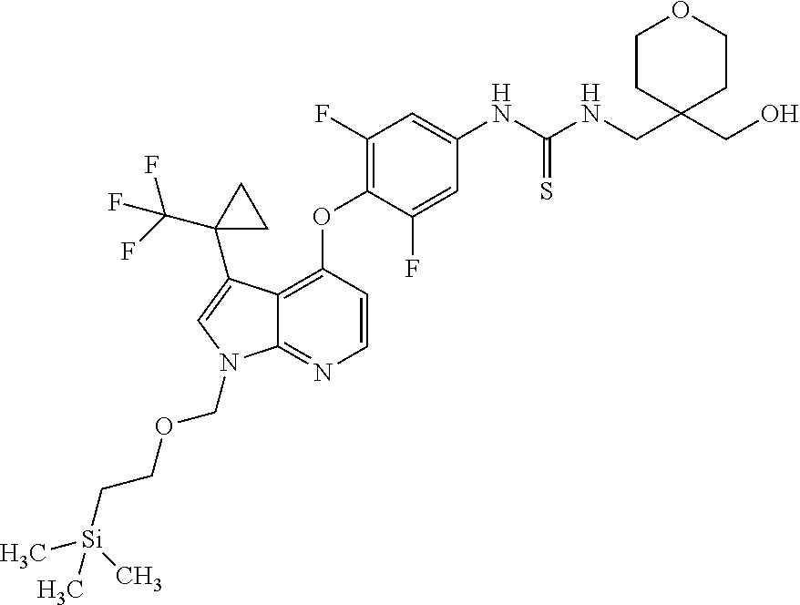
C1(F)=C(OC2=C3C(=NC=C2)N(COCC[Si](C)(C)C)C=C3C2(C(F)(F)F)CC2)C(F)=CC(NC(=S)NCC2(CO)CCOCC2)=C1
